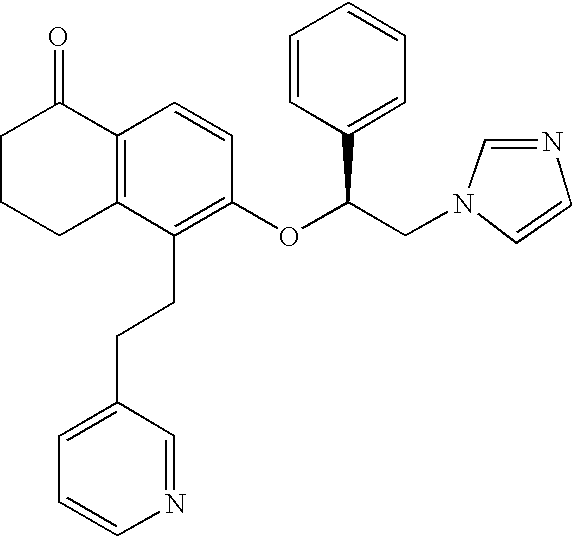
C1C2=C(C(=O)CC1)C=CC(OC(CN1C=CN=C1)C1=CC=CC=C1)=C2CCC1=CC=CN=C1
